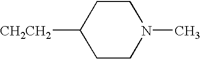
C1CN(C)CCC1[CH2CH2]
